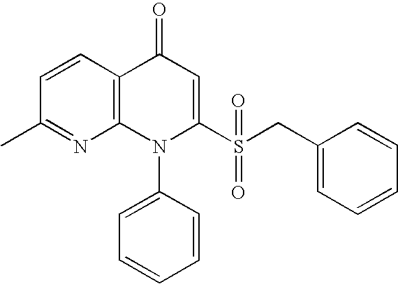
C1(C)=NC2=C(C=C1)C(=O)C=C(S(CC1=CC=CC=C1)(=O)=O)N2C1=CC=CC=C1
